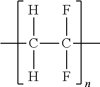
CC([H])([H])C(F)(F)C
